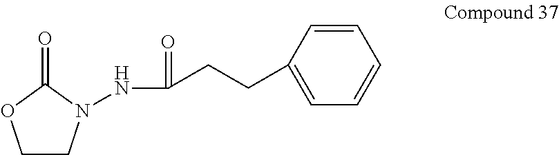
C1CN(NC(=O)CCC2=CC=CC=C2)C(=O)O1
